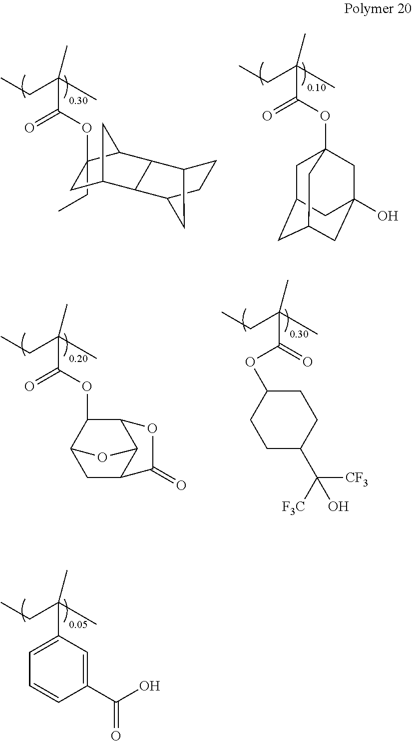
C1(CC)(OC(C(CC)(C)C)=O)CC2CC1C1C3CCC(C21)C3.CCC(C)(C)C(OC12CC3CC(CC(O)(C1)C3)C2)=O.CCC(C)(C)C(OC1C2CC3C(C1OC3=O)O2)=O.CCC(C)(C)C(=O)OC1CCC(C([F3C])([CF3])O)CC1.CCC(C)(C1=CC=CC(C(O)=O)=C1)C
